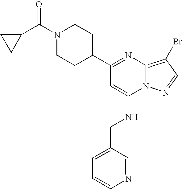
C1(C2=NC3=C(Br)C=NN3C(NCC3=CC=CN=C3)=C2)CCN(C(C2CC2)=O)CC1
